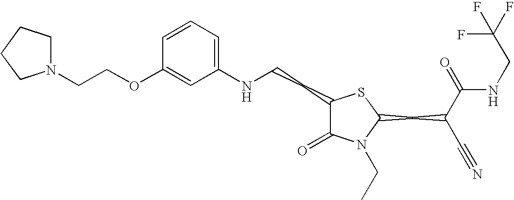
C1=CC=C(NCCC2C(=O)N(CC)C(CC(C#N)C(=O)NCC(F)(F)F)S2)C=C1OCCN1CCCC1
